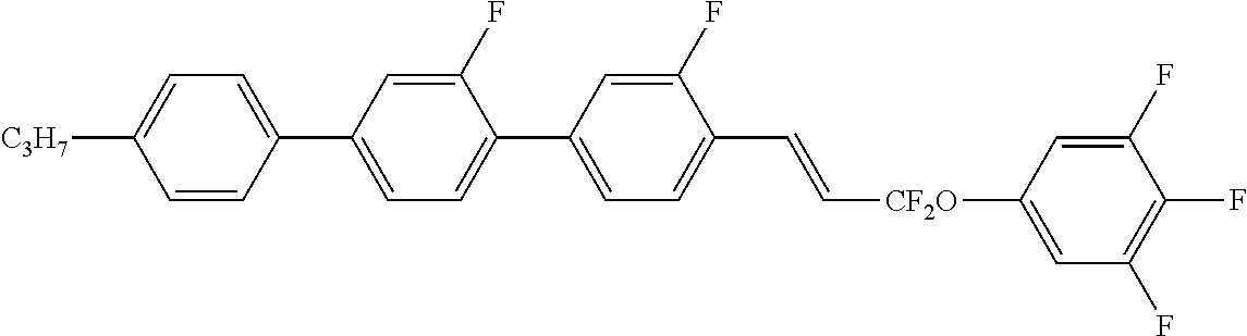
C1(F)=CC(C2=CC=C([C3H7])C=C2)=CC=C1C1=CC=C(C=C[CF2O]C2=CC(F)=C(F)C(F)=C2)C(F)=C1
